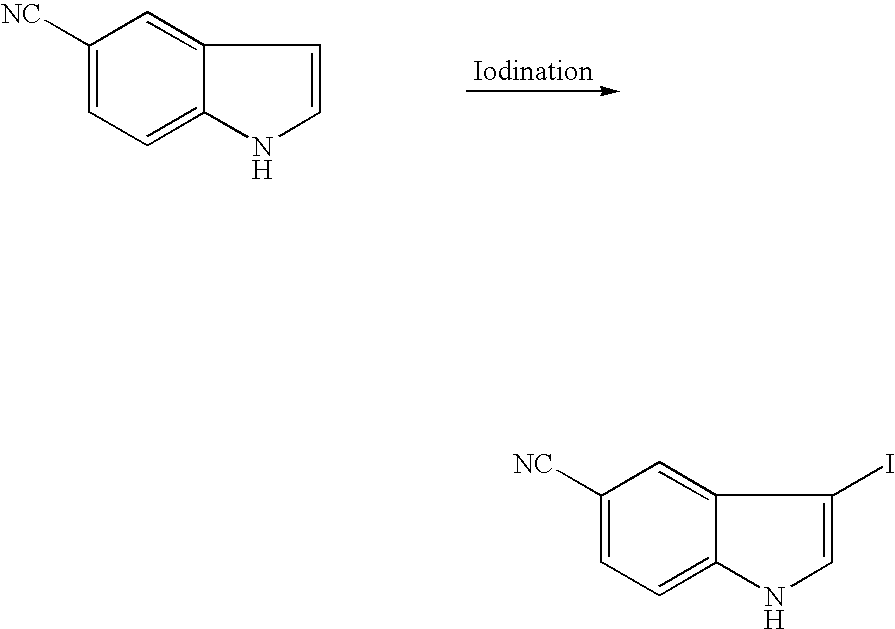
C1([NC])=CC=C2C(=C1)C=CN2.C1([NC])=CC=C2C(=C1)C(I)=CN2
